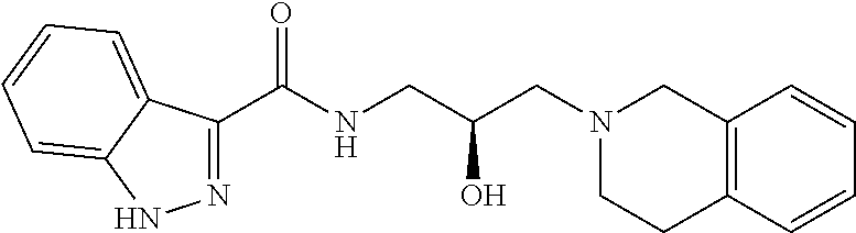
C(NCC(CN1CC2=C(CC1)C=CC=C2)O)(=O)C1=NNC2=CC=CC=C12
